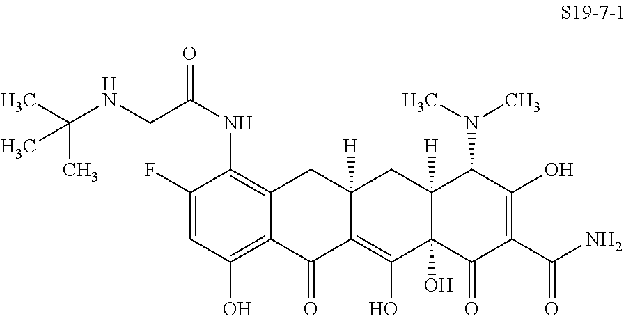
C1(F)=CC(O)=C2C(=C1NC(CNC(C)(C)C)=O)CC1([H])C(=C(O)C3(O)C([H])(C1)C(N(C)C)C(O)=C(C(N)=O)C3=O)C2=O
